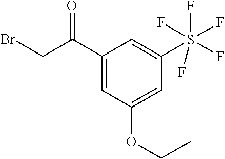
C1(C(CBr)=O)=CC(OCC)=CC(S(F)(F)(F)(F)F)=C1
